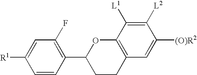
C1=CC(C2CCC3=C(O2)C([L1])=C([L2])C([(O)R2])=C3)=C(F)C=C1[R1]
